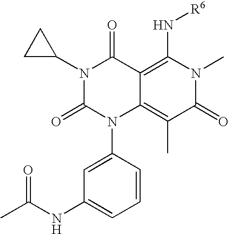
N1(C2CC2)C(=O)N(C2=CC(NC(C)=O)=CC=C2)C2=C(C)C(=O)N(C)C(N[R6])=C2C1=O
